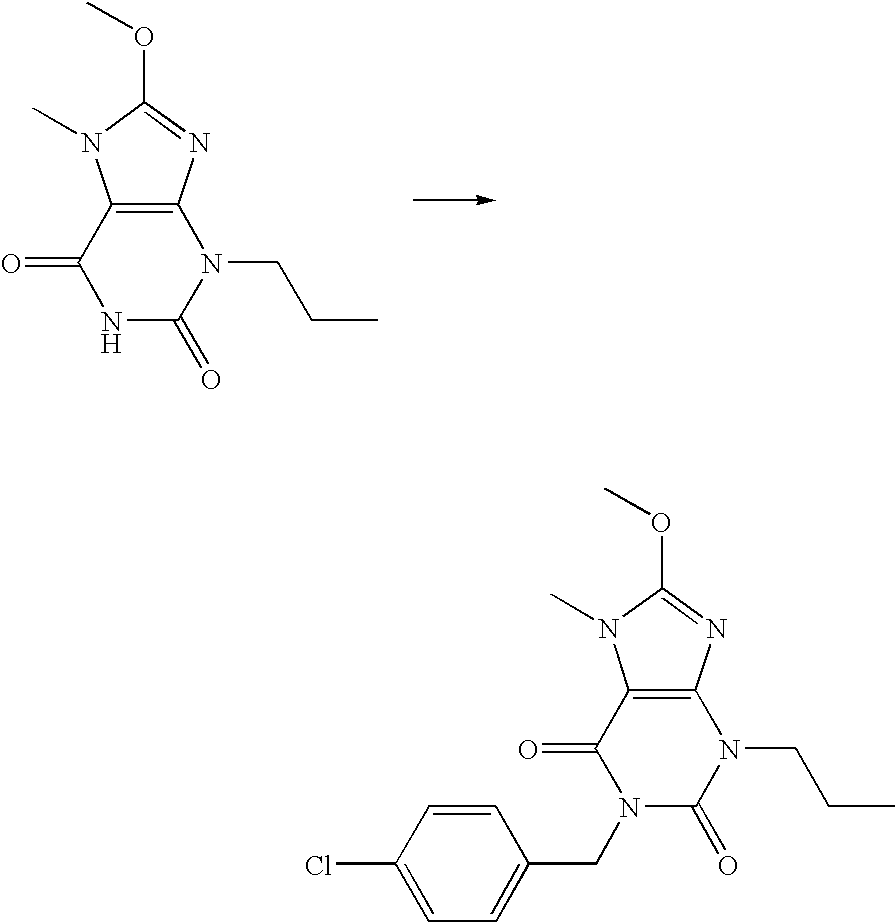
C12=C(N=C(OC)N1C)N(CCC)C(=O)NC2=O.C12=C(N=C(OC)N1C)N(CCC)C(=O)N(CC1=CC=C(Cl)C=C1)C2=O
